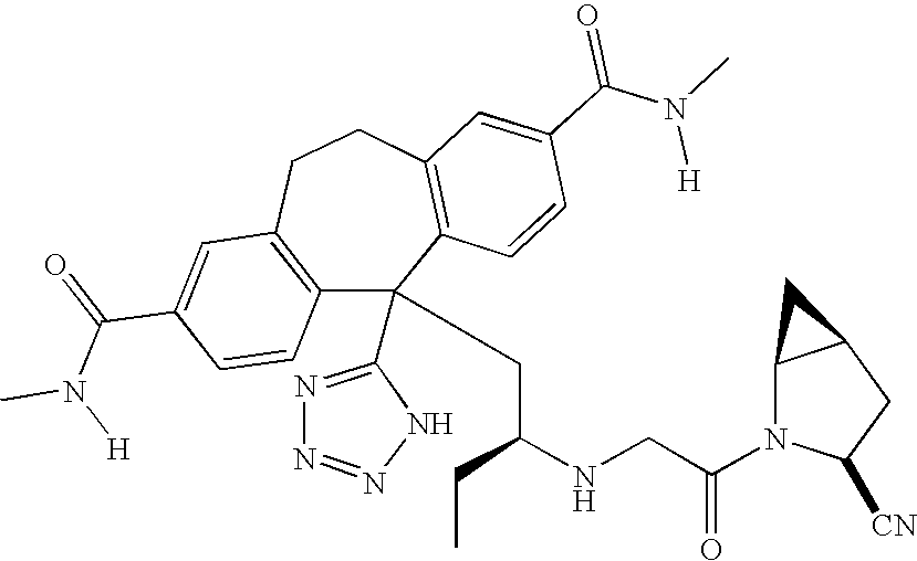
C1(C(=O)N(C)[H])=CC2=C(C=C1)C(C1=NN=NN1)(CC(NCC(N1C([CN])CC3C1C3)=O)CC)C1=C(CC2)C=C(C(N(C)[H])=O)C=C1
